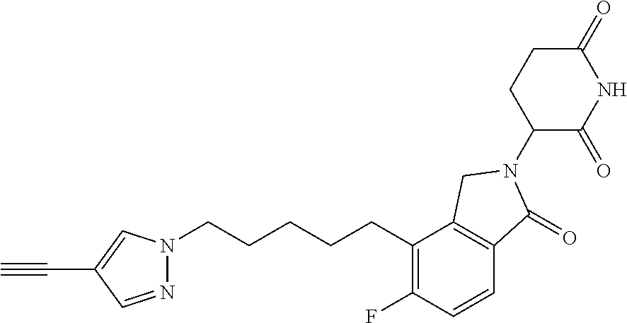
C1(=O)CCC(N2C(=O)C3=C(C(CCCCCN4N=CC(C#C)=C4)=C(F)C=C3)C2)C(=O)N1
